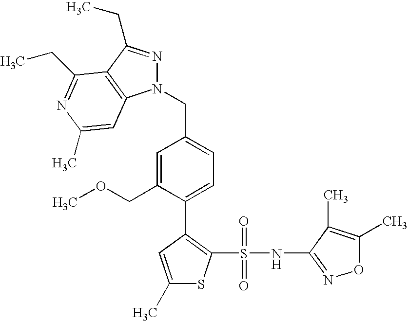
C(C1=CC=C(C2=C(S(=O)(=O)NC3=NOC(C)=C3C)SC(C)=C2)C(COC)=C1)N1N=C(CC)C2=C1C=C(C)N=C2CC
